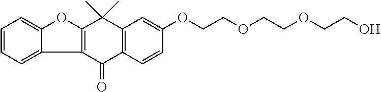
C1(=O)C2=C(C(C)(C)C3=C1C1=CC=CC=C1O3)C=C(OCCOCCOCCO)C=C2
